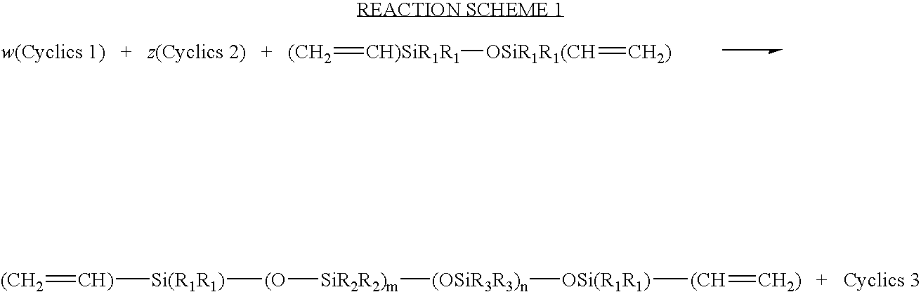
[w(Cyclics 1)   +   z(Cyclics 2)   +   (CH2]=[CH)SiR1R1][OSiR1R1(CH]=[CH2)].[(CH2]=[CH)][Si(R1R1)][(O][SiR2R2)m][(OSiR3R3)n][OSi(R1R1)][(CH]=[CH2)   +   Cyclics 3]
